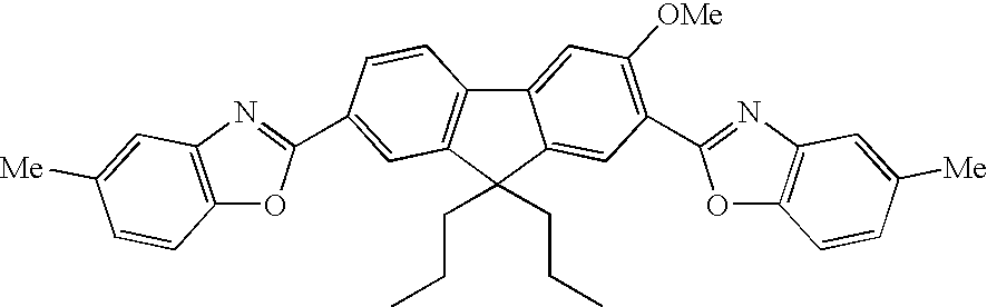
C12=CC([OMe])=C(C3=NC4=C(O3)C=CC([Me])=C4)C=C1C(CCC)(CCC)C1=C2C=CC(C2=NC3=C(O2)C=CC([Me])=C3)=C1
